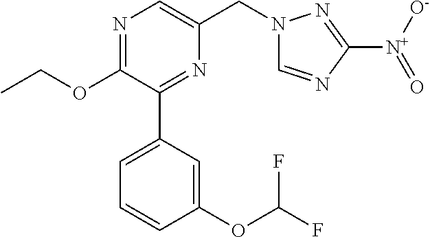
N1=C(OCC)C(C2=CC=CC(OC(F)F)=C2)=NC(CN2C=NC([N+](=O)[O-])=N2)=C1
